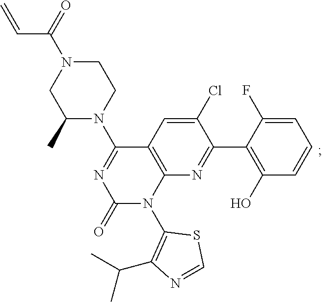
C1(Cl)=CC2=C(N=C1C1=C(O)C=CC=C1F)N(C1=C(C(C)C)N=CS1)C(=O)N=C2N1CCN(C(=O)C=C)CC1C
